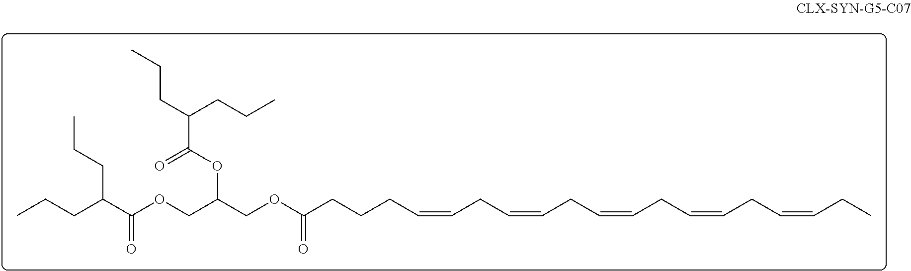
C(CC=CCC=CCC=CCC=CCC=CCC)CC(OCC(COC(C(CCC)CCC)=O)OC(=O)C(CCC)CCC)=O
